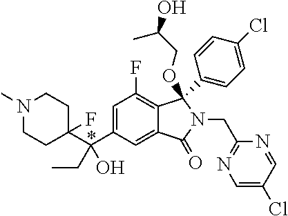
C1(C(C2=CC(F)=C3C(=C2)C(=O)N(CC2=NC=C(Cl)C=N2)C3(OCC(O)C)C2=CC=C(Cl)C=C2)(CC)O)(F)CCN(C)CC1
